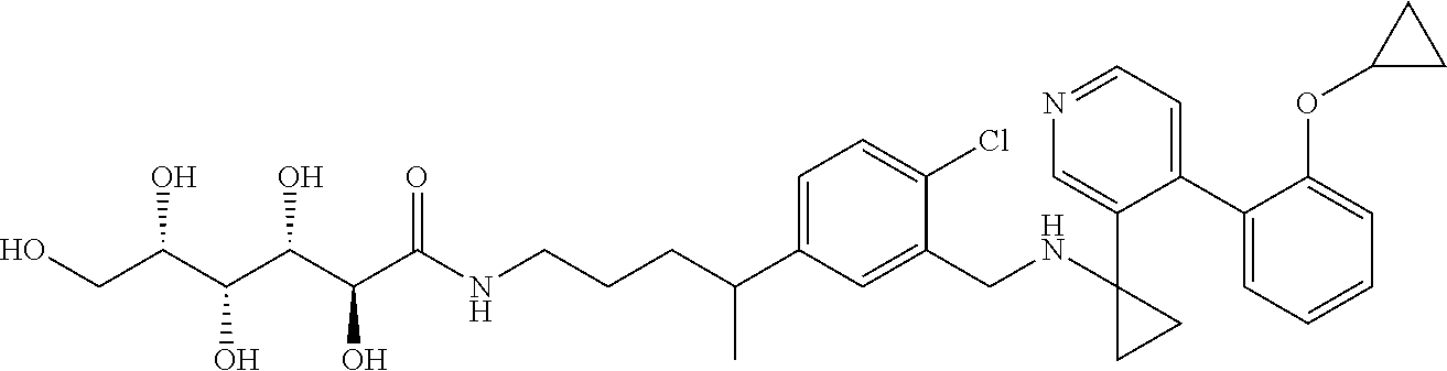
C1(C2=CC=NC=C2C2(NCC3=CC(C(CCCNC(C(C(C(C(CO)O)O)O)O)=O)C)=CC=C3Cl)CC2)=CC=CC=C1OC1CC1
